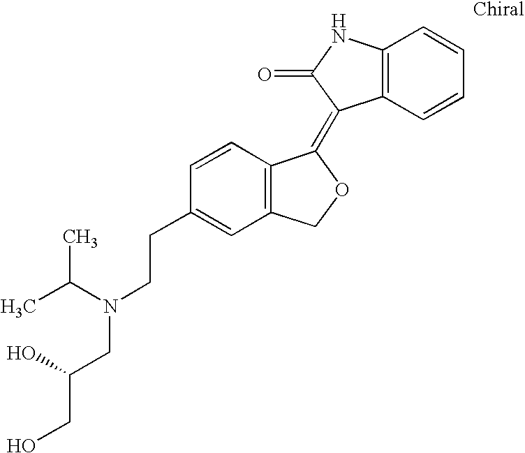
C1=CC(CCN(C(C)C)CC(O)CO)=CC2=C1C(=C1C3=C(NC1=O)C=CC=C3)OC2
